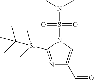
N1=C([Si](C)(C)C(C)(C)C)N(S(N(C)C)(=O)=O)C=C1C=O
